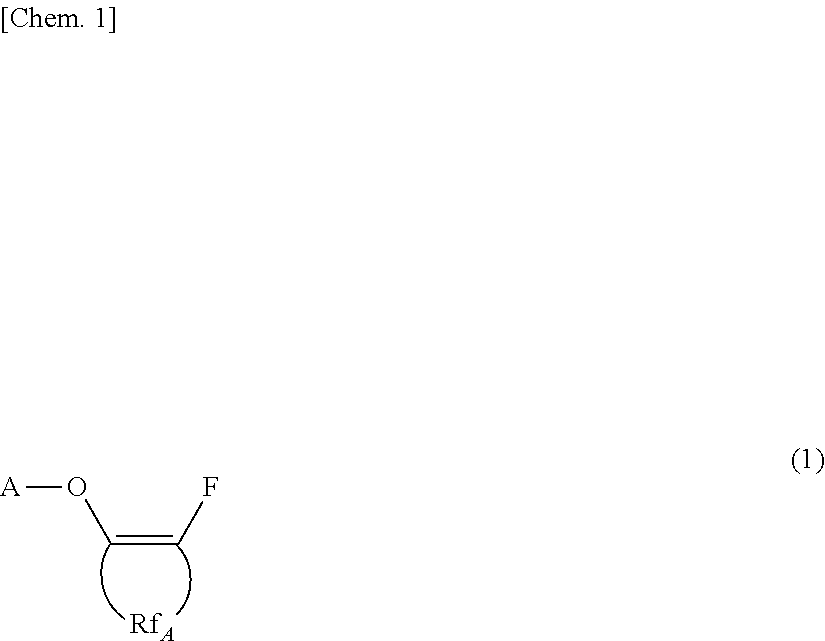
[A]OC=CF.[RfA]
